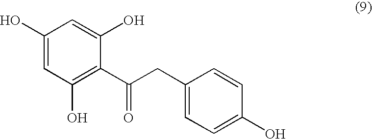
C1(CC(C2=C(O)C=C(O)C=C2O)=O)=CC=C(O)C=C1
